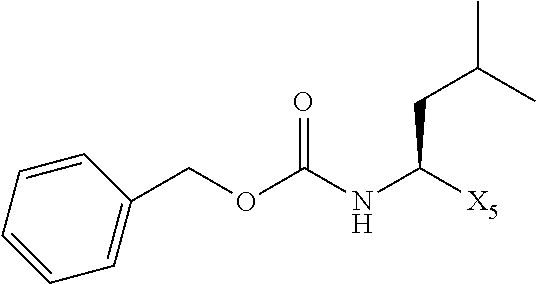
C1(COC(NC([X5])CC(C)C)=O)=CC=CC=C1
